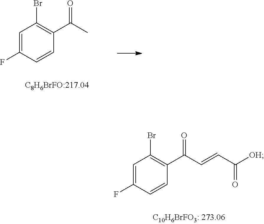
C1=C(F)C=CC(C(C)=O)=C1Br.C1=C(F)C=CC(C(C=CC([OH])=O)=O)=C1Br
